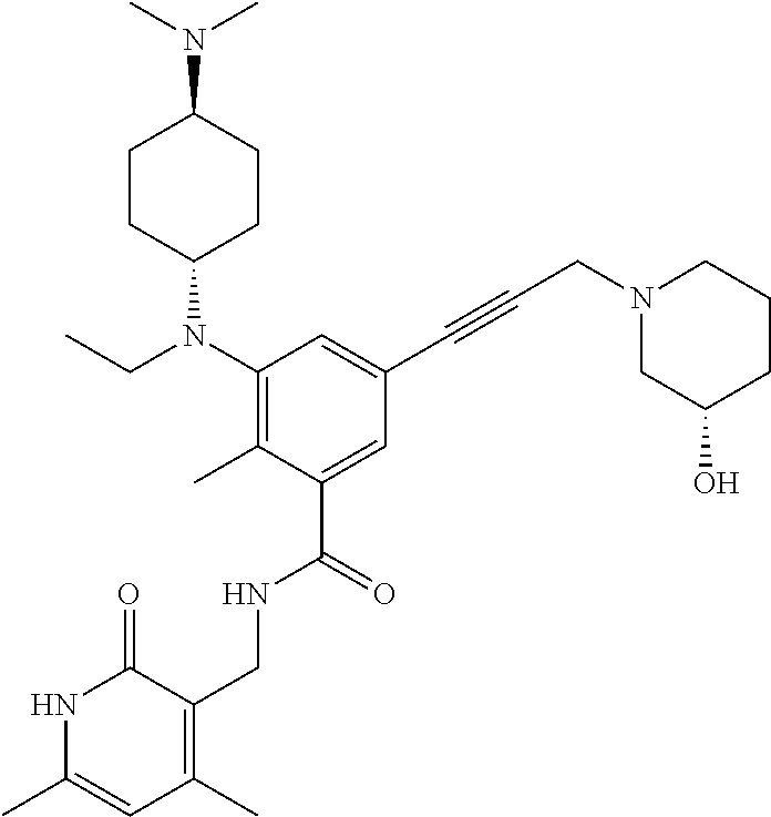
C1(N(CC)C2CCC(N(C)C)CC2)=C(C)C(C(=O)NCC2=C(C)C=C(C)NC2=O)=CC(C#CCN2CC(O)CCC2)=C1
